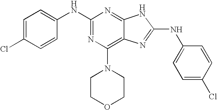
N(C1=NC(N2CCOCC2)=C2C(=N1)NC(NC1=CC=C(Cl)C=C1)=N2)C1=CC=C(Cl)C=C1
